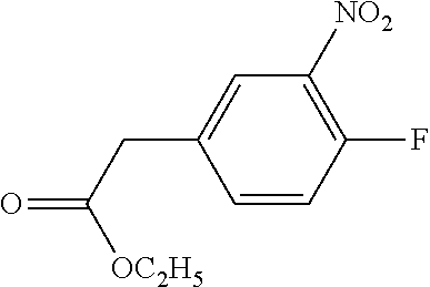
C1=CC(F)=C([NO2])C=C1CC(=O)[OC2H5]
